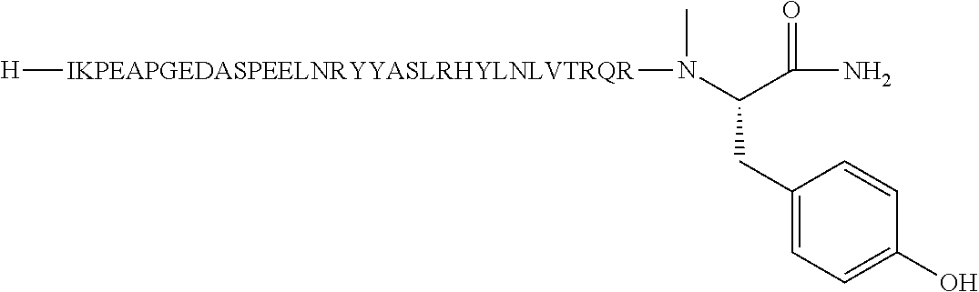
[H][IKPEAPGEDASPEELNRYYASLRHYLNLVTRQR]N(C)C(C(=O)N)CC1=CC=C(O)C=C1
